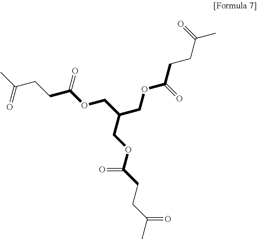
C(C(OCC(COC(CCC(=O)C)=O)COC(CCC(C)=O)=O)=O)CC(=O)C
